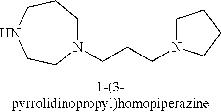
N1(CCCN2CCCC2)CCCNCC1
